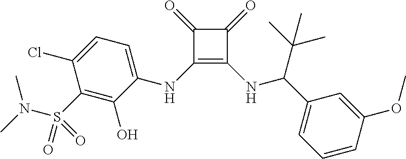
C1(=O)C(=O)C(NC2=CC=C(Cl)C(S(N(C)C)(=O)=O)=C2O)=C1NC(C1=CC=CC(OC)=C1)C(C)(C)C
